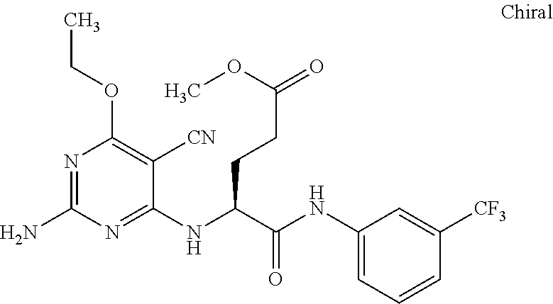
C1(NC(C(NC2=CC=CC([CF3])=C2)=O)CCC(=O)OC)=NC(N)=NC(OCC)=C1[CN]
